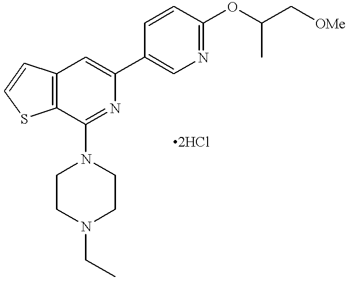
C12=C(C(N3CCN(CC)CC3)=NC(C3=CN=C(OC(C[OMe])C)C=C3)=C1)SC=C2
